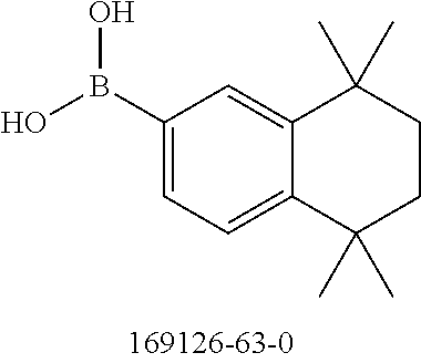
B(O)(O)C1=CC=C2C(=C1)C(C)(C)CCC2(C)C
